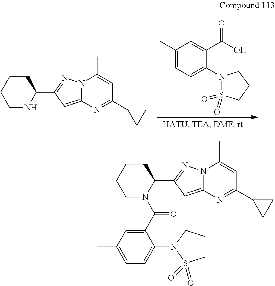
N1CCCCC1C1=NN2C(=C1)N=C(C1CC1)C=C2C.C1(C)=CC=C(N2CCCS2(=O)=O)C(C(O)=O)=C1.C1(C(N2CCCCC2C2=NN3C(=C2)N=C(C2CC2)C=C3C)=O)=CC(C)=CC=C1N1S(=O)(=O)CCC1
